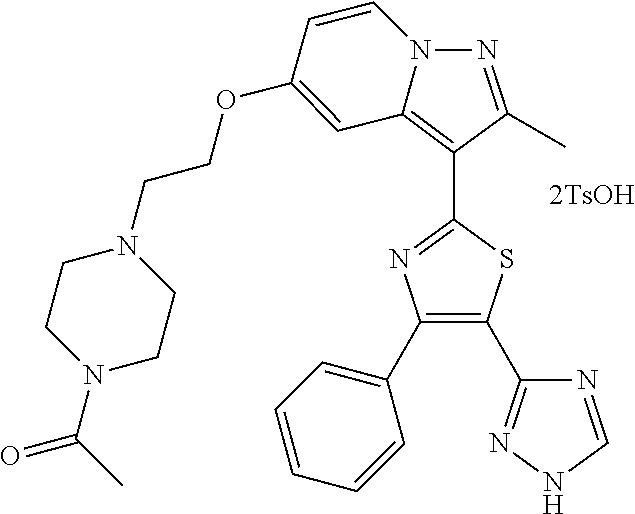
N1=C(C)C(C2=NC(C3=CC=CC=C3)=C(C3=NNC=N3)S2)=C2C=C(OCCN3CCN(C(C)=O)CC3)C=CN12
